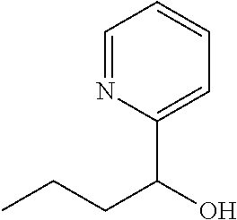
C1=NC(C(O)CCC)=CC=C1
